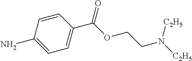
C1=C(C(OCCN([C2H5])[C2H5])=O)C=CC(N)=C1
